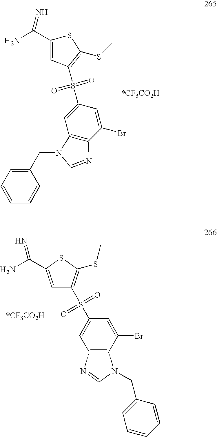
S1C(C(N)=N)=CC(S(=O)(=O)C2=CC3=C(C(Br)=C2)N=CN3CC2=CC=CC=C2)=C1SC.C1=C(C(N)=N)SC(SC)=C1S(C1=CC2=C(C(Br)=C1)N(CC1=CC=CC=C1)C=N2)(=O)=O
